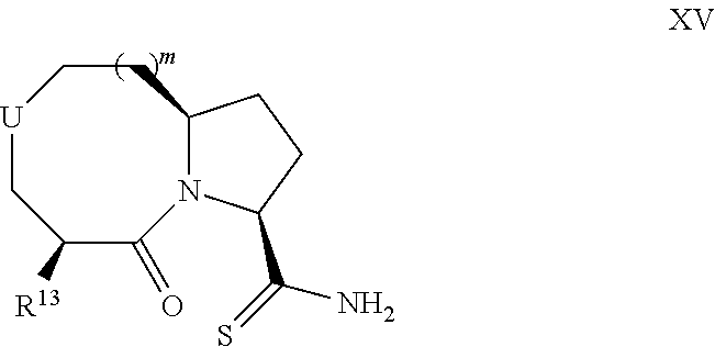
[U]1CC([R13])C(=O)N2C(CC1)CCC2C(N)=S
